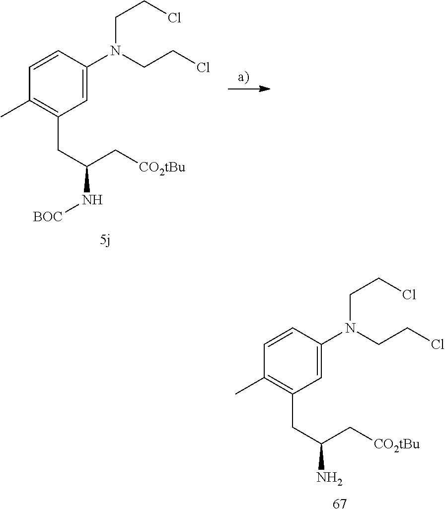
C1=CC(C)=C(CC(C[CO2tBu])N)C=C1N(CCCl)CCCl.C1=CC(C)=C(CC(C[CO2tBu])N[BOC])C=C1N(CCCl)CCCl
